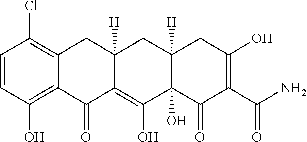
C1=CC(O)=C2C(=C1Cl)CC1([H])C(=C(O)C3(O)C([H])(C1)CC(O)=C(C(N)=O)C3=O)C2=O
